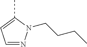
C1=NN(CCCC)C(C)=C1
